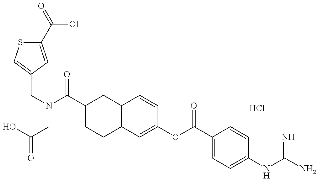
C1(C(=O)O)=CC(CN(CC(=O)O)C(C2CCC3=C(C2)C=CC(OC(C2=CC=C(NC(N)=N)C=C2)=O)=C3)=O)=CS1.Cl
